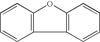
C1=CC=CC2=C1OC1=C2C=CC=C1
